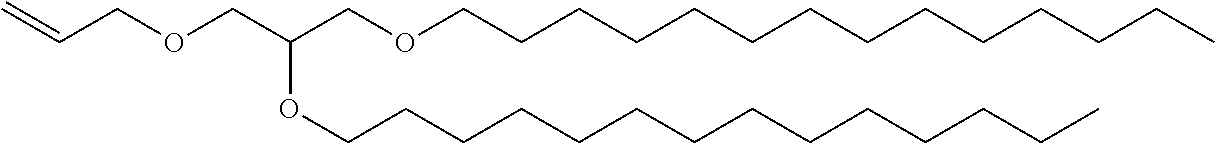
C=CCOCC(COCCCCCCCCCCCCCC)OCCCCCCCCCCCCCC
